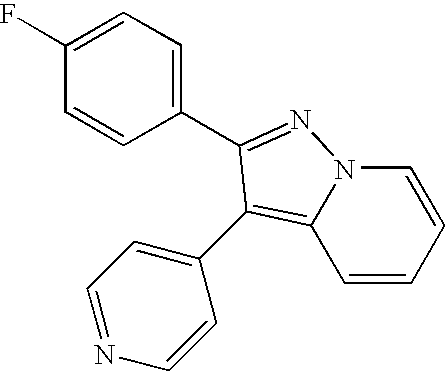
C1=CC=CN2C1=C(C1=CC=NC=C1)C(C1=CC=C(F)C=C1)=N2
